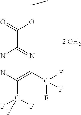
N1=NC(C(F)(F)F)=C(C(F)(F)F)N=C1C(OCC)=O
